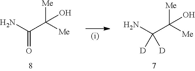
[Me]C(C([D])(N)[D])([Me])O.[Me]C(C(N)=O)([Me])O
